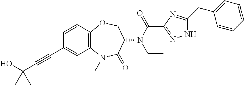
OC(C#CC1=CC2=C(C=C1)OCC(N(C(C1=NNC(CC3=CC=CC=C3)=N1)=O)CC)C(=O)N2C)(C)C
